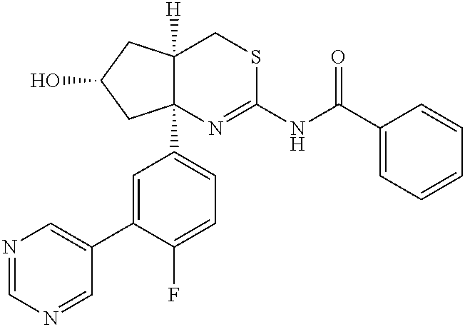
C12([H])C(C3=CC=C(F)C(C4=CN=CN=C4)=C3)(N=C(NC(C3=CC=CC=C3)=O)SC1)CC(O)C2
